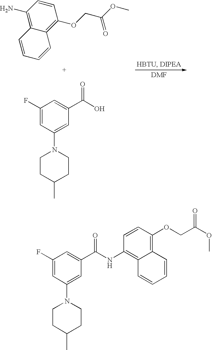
C1(N)=C2C(=C(OCC(OC)=O)C=C1)C=CC=C2.C1(F)=CC(N2CCC(C)CC2)=CC(C(O)=O)=C1.C1(F)=CC(N2CCC(C)CC2)=CC(C(NC2=C3C(=C(OCC(OC)=O)C=C2)C=CC=C3)=O)=C1
